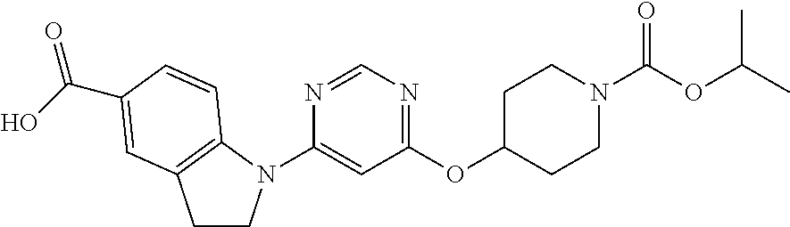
C1(N2CCC3=C2C=CC(C(O)=O)=C3)=CC(OC2CCN(C(=O)OC(C)C)CC2)=NC=N1
